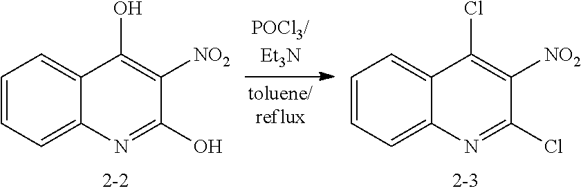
C1=CC=C2C(=C1)C(O)=C([NO2])C(O)=N2.C1=CC=C2C(=C1)C(Cl)=C([NO2])C(Cl)=N2
